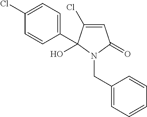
C1=C(Cl)C(O)(C2=CC=C(Cl)C=C2)N(CC2=CC=CC=C2)C1=O
